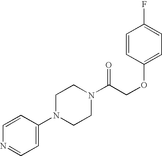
C1(N2CCN(C(COC3=CC=C(F)C=C3)=O)CC2)=CC=NC=C1
